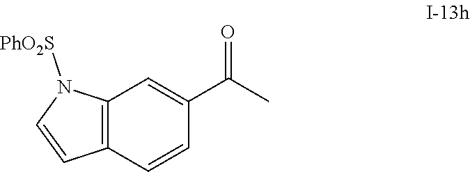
C12=C(C=CC(C(=O)C)=C1)C=CN2[PhO2S]
